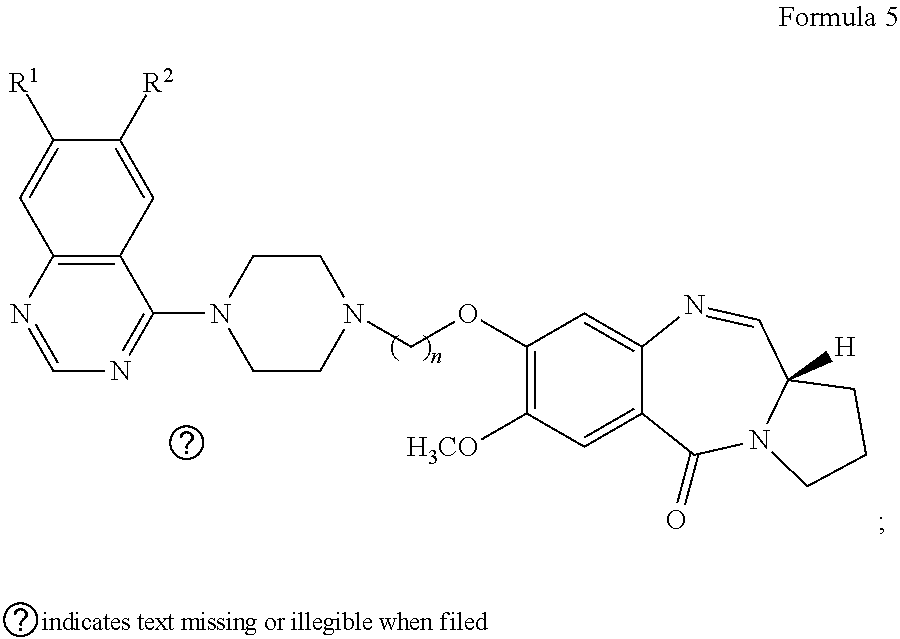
C1([R2])=CC2=C(C=C1[R1])N=CN=C2N1CCN(COC2=C([H3CO])C=C3C(=C2)N=CC2([H])N(C3=O)CCC2)CC1
